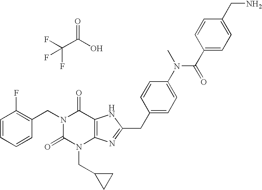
C1=CC=CC(CN2C(=O)N(CC3CC3)C3=C(C2=O)NC(CC2=CC=C(N(C(=O)C4=CC=C(CN)C=C4)C)C=C2)=N3)=C1F.C(O)(=O)C(F)(F)F
